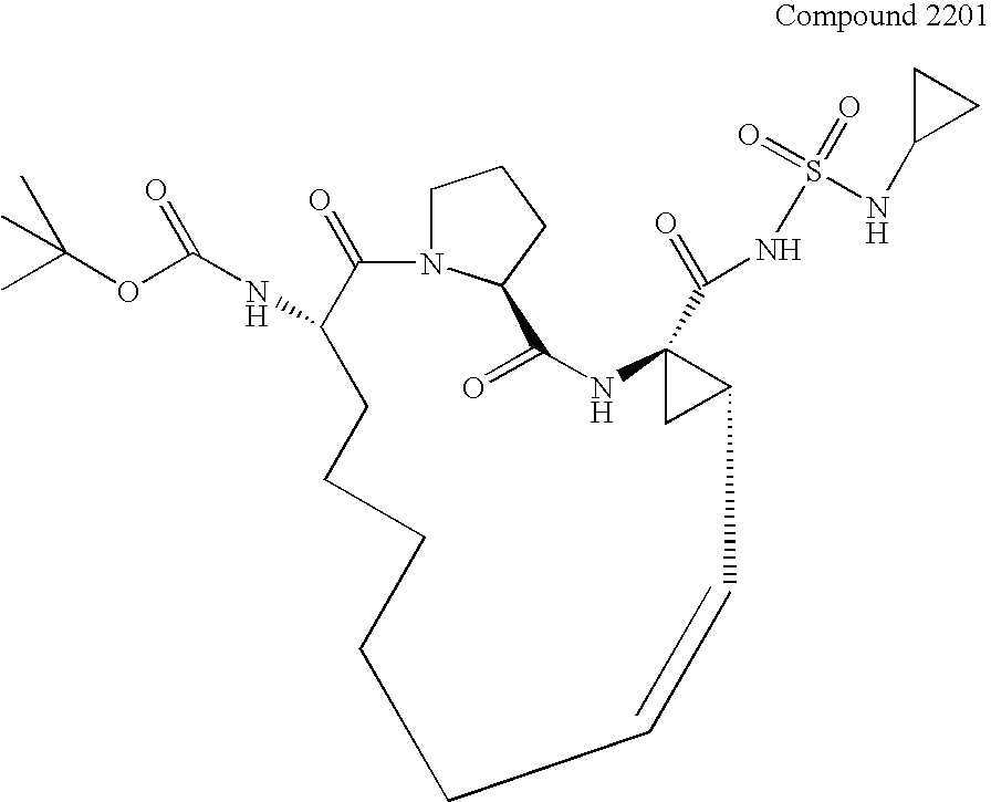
CC(OC(NC1C(=O)N2CCCC2C(=O)NC2(C(=O)NS(=O)(=O)NC3CC3)CC2C=CCCCCC1)=O)(C)C
